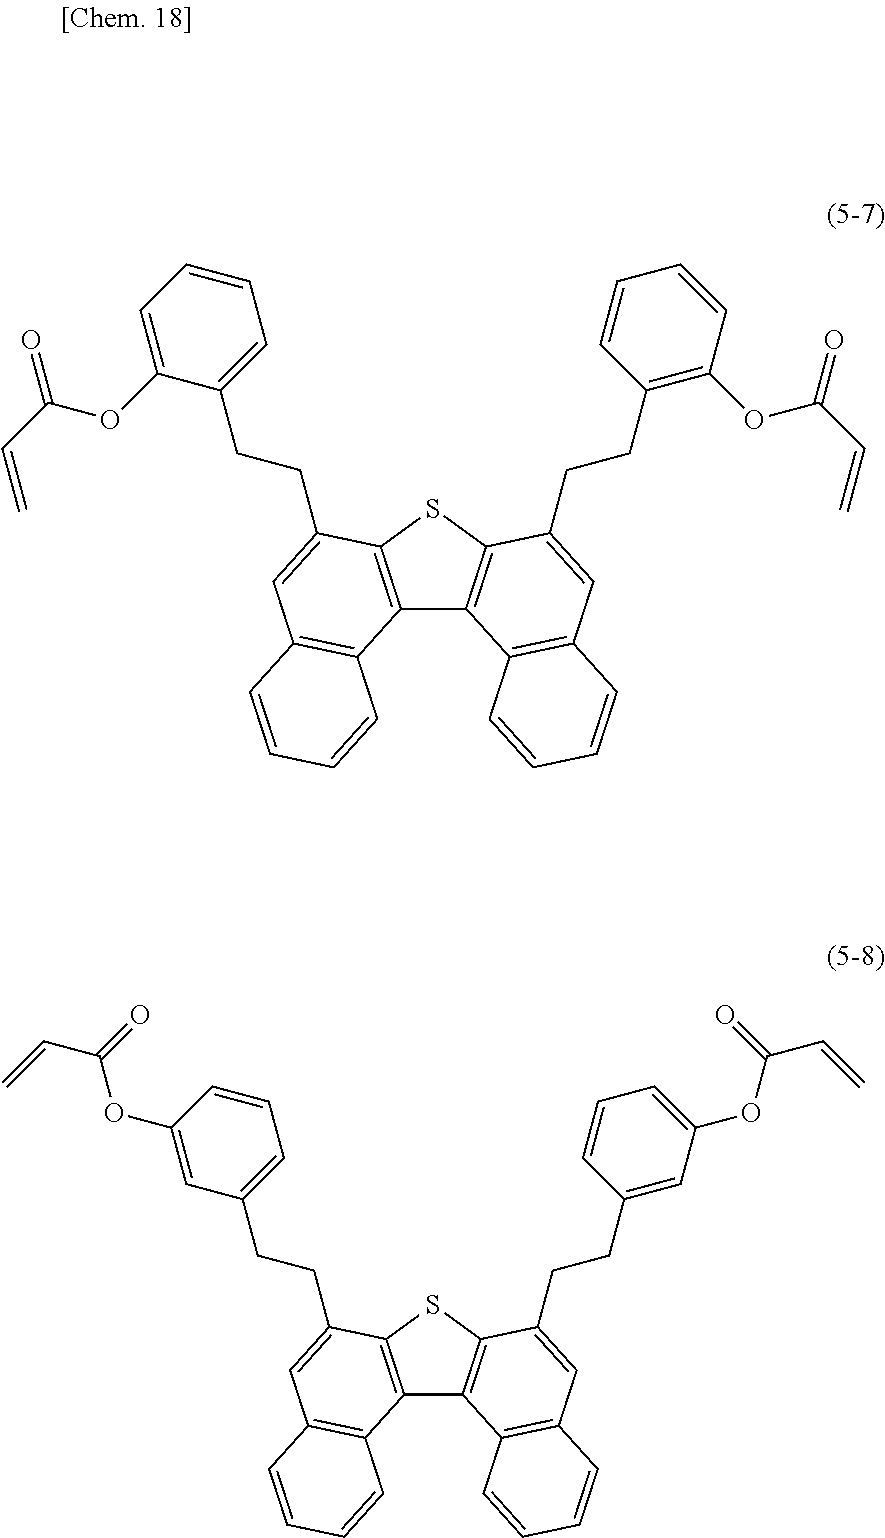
C12=C(SC3=C1C1=C(C=C3CCC3=C(OC(=O)C=C)C=CC=C3)C=CC=C1)C(CCC1=CC=CC=C1OC(=O)C=C)=CC1=C2C=CC=C1.C12=C(SC3=C1C1=C(C=C3CCC3=CC(OC(=O)C=C)=CC=C3)C=CC=C1)C(CCC1=CC=CC(OC(=O)C=C)=C1)=CC1=C2C=CC=C1
